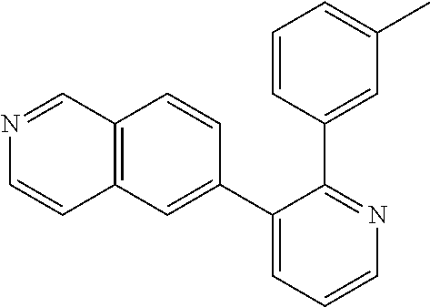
C12=C(C=C(C3=CC=CN=C3C3=CC(C)=CC=C3)C=C1)C=CN=C2
